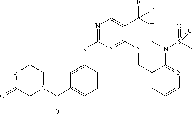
C1N(C(C2=CC=CC(NC3=NC=C(C(F)(F)F)C(NCC4=CC=CN=C4N(S(C)(=O)=O)C)=N3)=C2)=O)CCNC1=O
